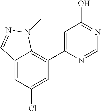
C12=C(C3=CC(O)=NC=N3)C=C(Cl)C=C1C=NN2C
